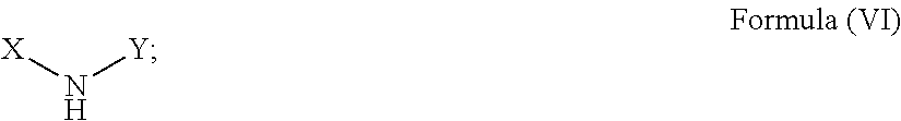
[X]N[Y]
